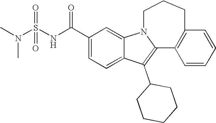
C1(C(NS(N(C)C)(=O)=O)=O)=CC=C2C(=C1)N1CCCC3=C(C1=C2C1CCCCC1)C=CC=C3
